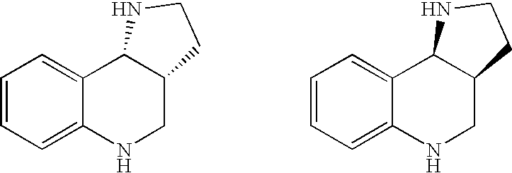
C12=CC=CC=C1C1C(CN2)CCN1.C12=CC=CC=C1C1C(CN2)CCN1
